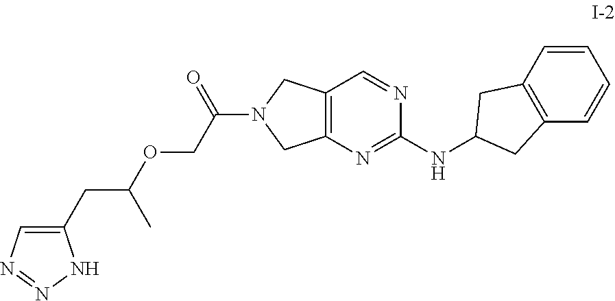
C1=CC2=C(C=C1)CC(NC1=NC3=C(C=N1)CN(C(COC(CC1=CN=NN1)C)=O)C3)C2
